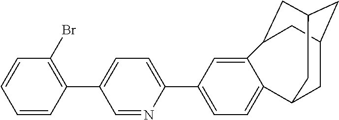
C1=NC(C2=CC=C3C(=C2)C2CC4CC(CC3C4)C2)=CC=C1C1=C(Br)C=CC=C1
